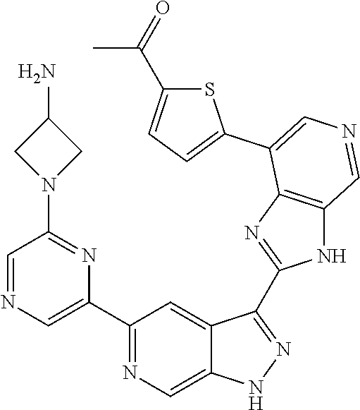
C1(C2=CN=CC(N3CC(N)C3)=N2)=NC=C2C(=C1)C(C1=NC3=C(N1)C=NC=C3C1=CC=C(C(=O)C)S1)=NN2
